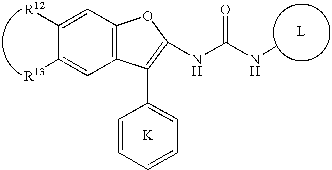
C1([R12])=CC2=C(C=C1[R13])C(C1=CC=CC=C1)=C(NC(NC)=O)O2.[K].[L]
